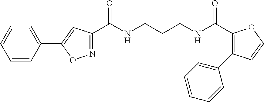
C1(C(NCCCNC(C2=NOC(C3=CC=CC=C3)=C2)=O)=O)=C(C2=CC=CC=C2)C=CO1
